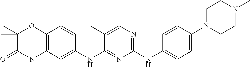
C1(NC2=CC=C(N3CCN(C)CC3)C=C2)=NC=C(CC)C(NC2=CC3=C(C=C2)OC(C)(C)C(=O)N3C)=N1
